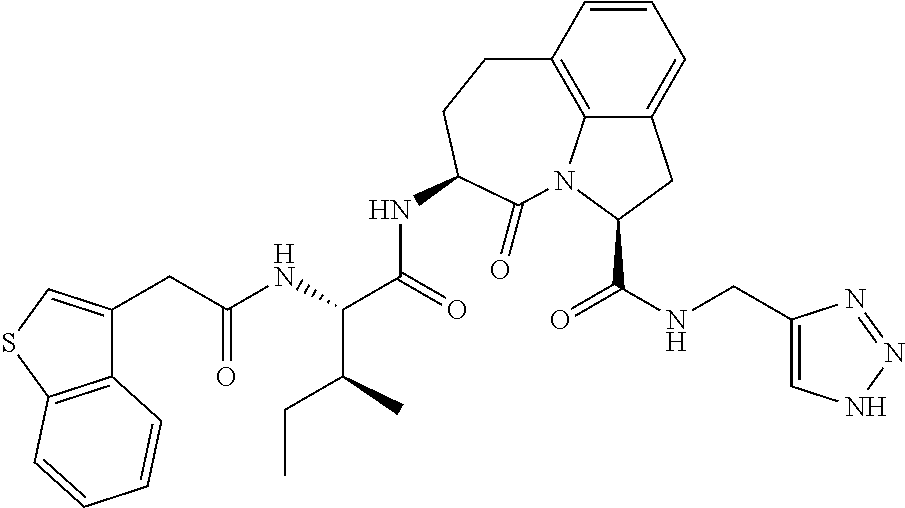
C1=CC2=C3C(=C1)CC(C(NCC1=CNN=N1)=O)N3C(=O)C(NC(C(NC(CC1=CSC3=C1C=CC=C3)=O)C(CC)C)=O)CC2
